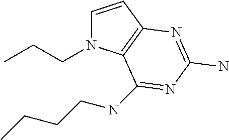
C1=CC2=C(N1CCC)C(NCCCC)=NC(N)=N2
